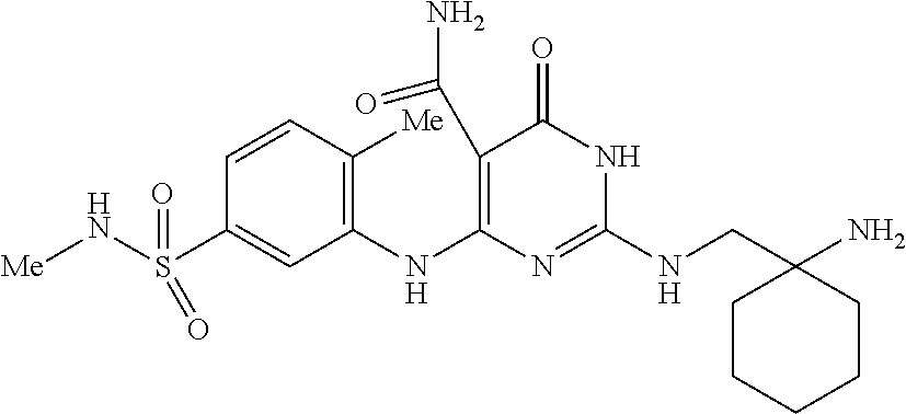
C1=CC([Me])=C(NC2=C(C(=O)N)C(=O)NC(NCC3(N)CCCCC3)=N2)C=C1S(N[Me])(=O)=O
